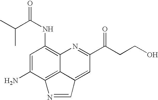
C1=C(N)C2=C3C(=C1NC(=O)C(C)C)N=C(C(CCO)=O)C=C3C=N2
